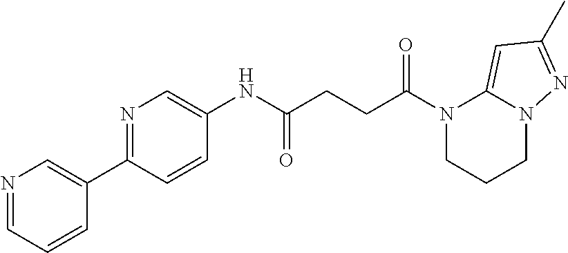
N1(C(=O)CCC(=O)NC2=CN=C(C3=CN=CC=C3)C=C2)CCCN2C1=CC(C)=N2
